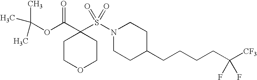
O(C(C1(S(N2CCC(CCCCC([CF3])(F)F)CC2)(=O)=O)CCOCC1)=O)C(C)(C)C
